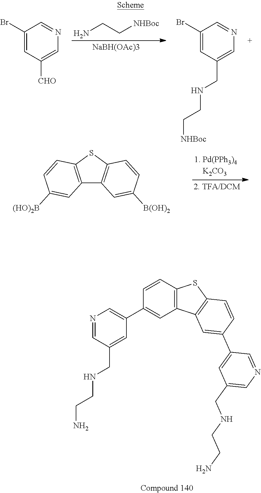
C12=C(SC3=C1C=C([B(OH)2])C=C3)C=CC([(HO)2B])=C2.N1=CC(CNCCN)=CC(C2=CC3=C(C=C2)SC2=C3C=C(C3=CC(CNCCN)=CN=C3)C=C2)=C1.C1(Br)=CC([CHO])=CN=C1.C1(Br)=CC(CNCC[NHBoc])=CN=C1.NCC[NHBoc].[NaBH(OAc)3]
